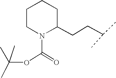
C1CN(C(OC(C)(C)C)=O)C(CCC(C)C)CC1
